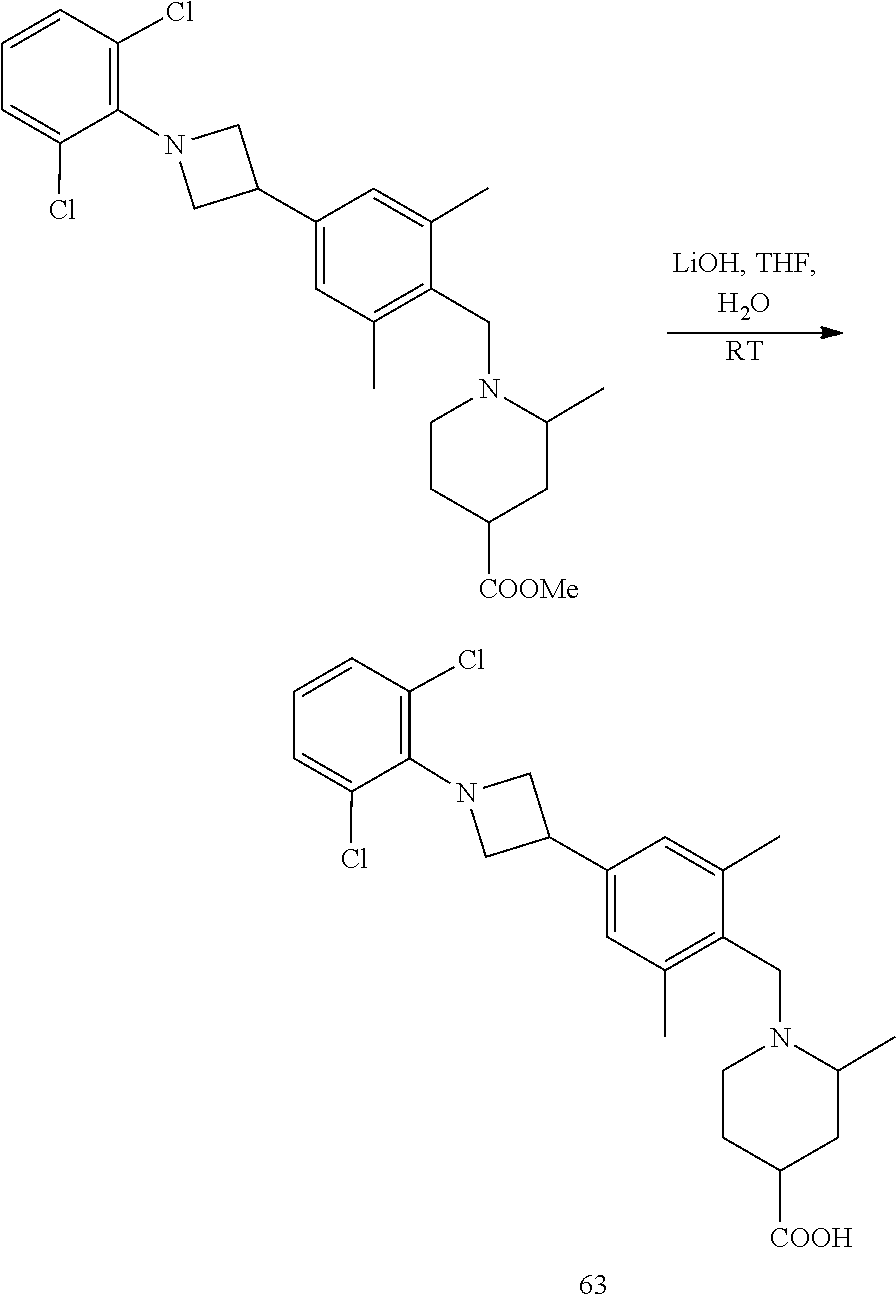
C1=C(C)C(CN2CCC([COOH])CC2C)=C(C)C=C1C1CN(C2=C(Cl)C=CC=C2Cl)C1.[RT].C1=C(C)C(CN2CCC([COOMe])CC2C)=C(C)C=C1C1CN(C2=C(Cl)C=CC=C2Cl)C1
